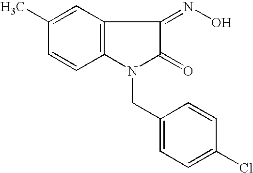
C1(C)=CC2=C(C=C1)N(CC1=CC=C(Cl)C=C1)C(=O)C2=NO
